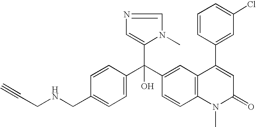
C1=C(CNCC#C)C=CC(C(C2=CC3=C(C=C2)N(C)C(=O)C=C3C2=CC(Cl)=CC=C2)(C2=CN=CN2C)O)=C1
